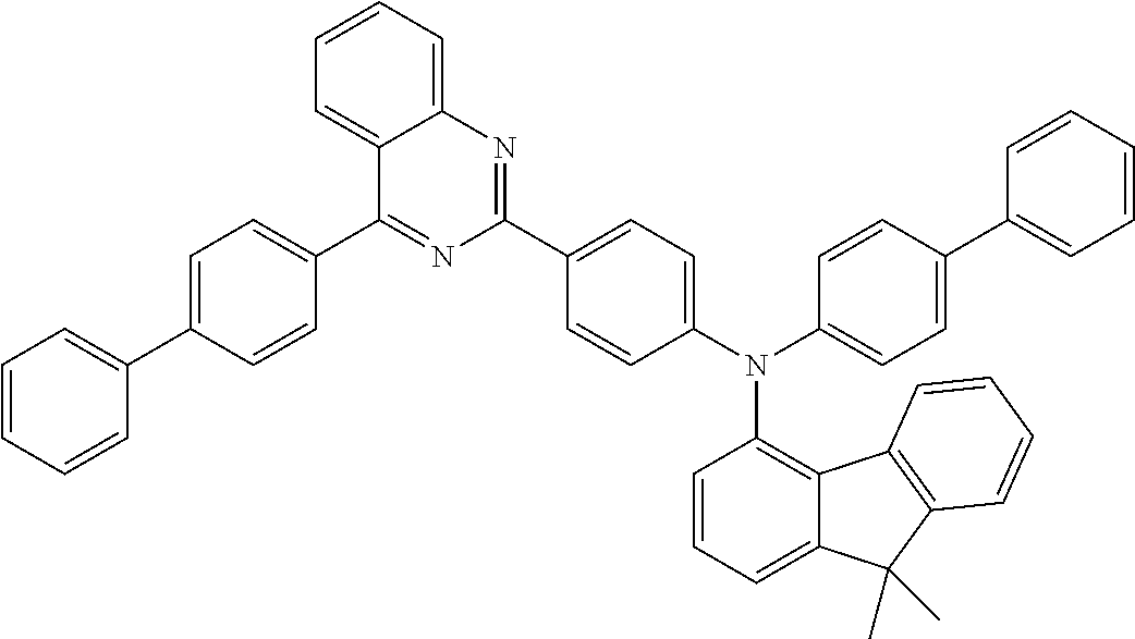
N(C1=C2C(=CC=C1)C(C)(C)C1=C2C=CC=C1)(C1=CC=C(C2=NC3=CC=CC=C3C(C3=CC=C(C4=CC=CC=C4)C=C3)=N2)C=C1)C1=CC=C(C2=CC=CC=C2)C=C1
